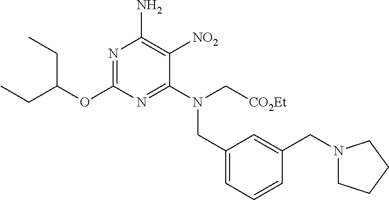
N1=C(OC(CC)CC)N=C(N(C[CO2Et])CC2=CC=CC(CN3CCCC3)=C2)C([NO2])=C1N
